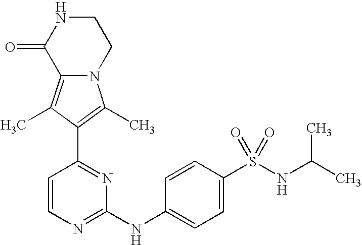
N12C(=C(C)C(C3=NC(NC4=CC=C(S(NC(C)C)(=O)=O)C=C4)=NC=C3)=C1C)C(=O)NCC2
